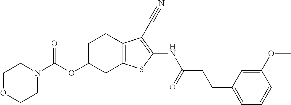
O(C1CC2=C(CC1)C(C#N)=C(NC(CCC1=CC=CC(OC)=C1)=O)S2)C(N1CCOCC1)=O
